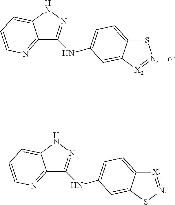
C12=NC=CC=C1NN=C2NC1=CC=C2SN=[X2]C2=C1.C12=NC=CC=C1NN=C2NC1=CC=C2[X1]=NSC2=C1
